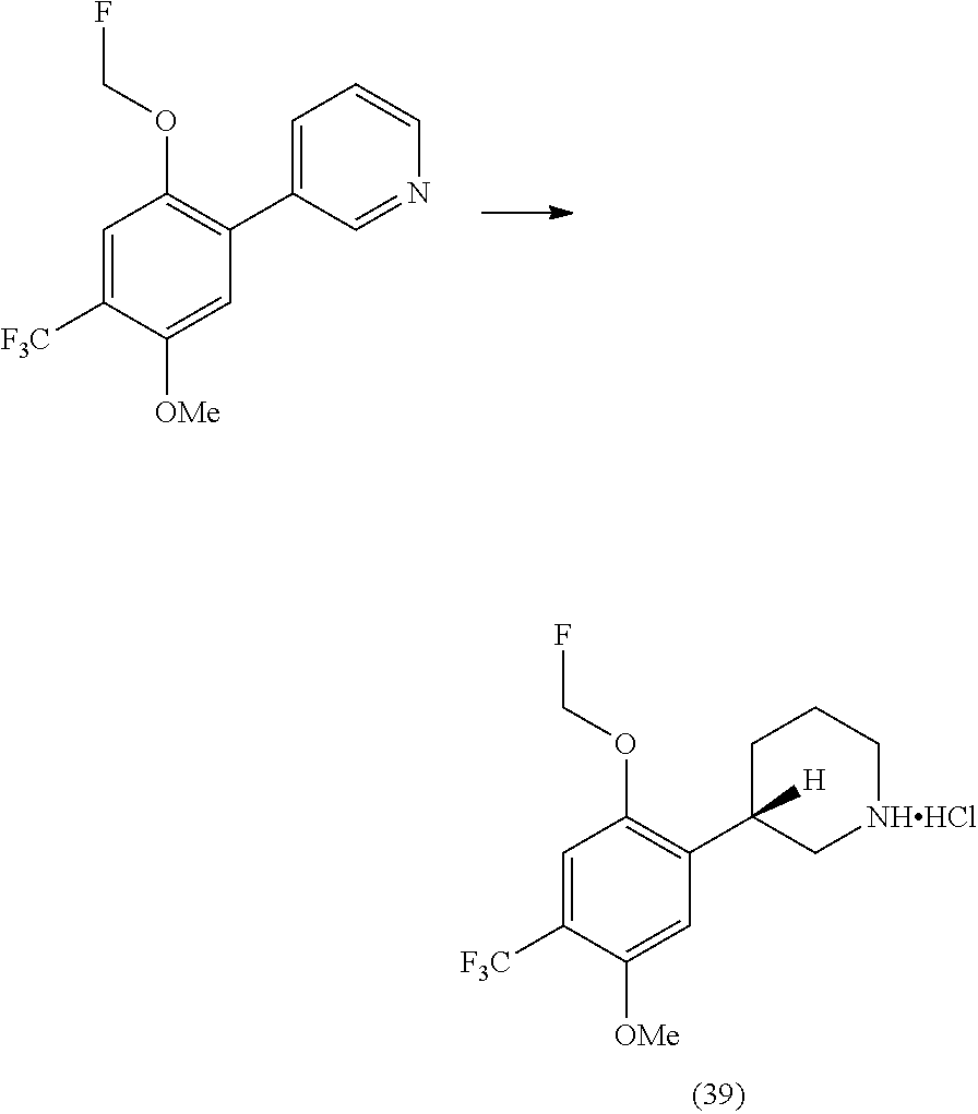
C1=C([F3C])C([OMe])=CC(C2([H])C[NHHCl]CCC2)=C1OCF.C1=C([F3C])C([OMe])=CC(C2=CC=CN=C2)=C1OCF
